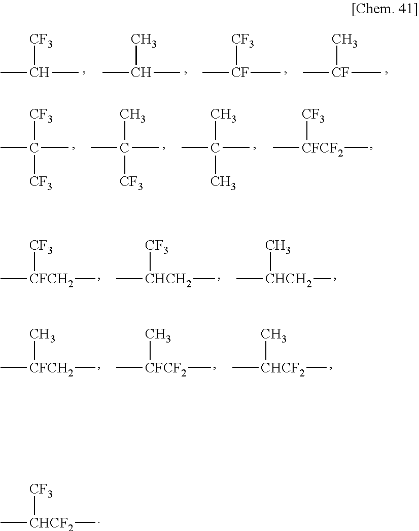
CC(C)[CF3].CC(C)C.C[CF](C)[CF3].C[CF](C)C.CC(C)([CF3])[CF3].CC(C)(C)[CF3].CC(C)(C)C.C[CFCF2]([CF3])C.C[CHCH2]([CF3])C.C[CFCH2]([CF3])C.C[CHCH2](C)C.C[CHCF2]([CF3])C.C[CFCH2](C)C.C[CFCF2](C)C.C[CHCF2](C)C
